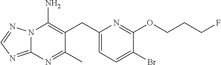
N12C(=NC=N1)N=C(C)C(CC1=CC=C(Br)C(OCCCF)=N1)=C2N
